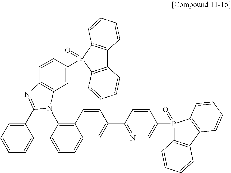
C1=CC(P2(=O)C3=C(C4=C2C=CC=C4)C=CC=C3)=CC2=C1N=C1N2C2=C3C(=CC=C2C2=CC=CC=C12)C=C(C1=NC=C(P2(=O)C4=C(C5=C2C=CC=C5)C=CC=C4)C=C1)C=C3
